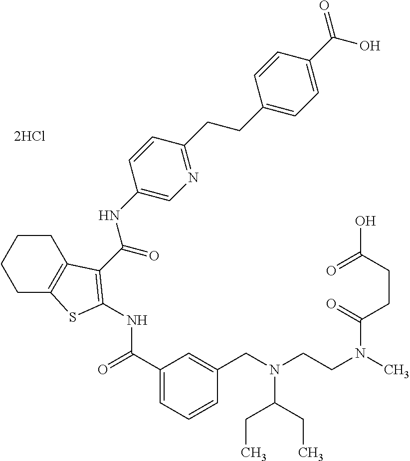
C1(C(=O)NC2=C(C(=O)NC3=CN=C(CCC4=CC=C(C(=O)O)C=C4)C=C3)C3=C(CCCC3)S2)=CC=CC(CN(CCN(C(CCC(=O)O)=O)C)C(CC)CC)=C1.[2HCl]
